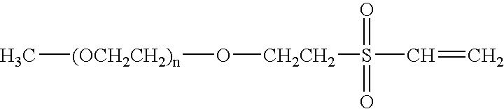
[CH2CH2](O[(OCH2CH2)n]C)S(C=C)(=O)=O
